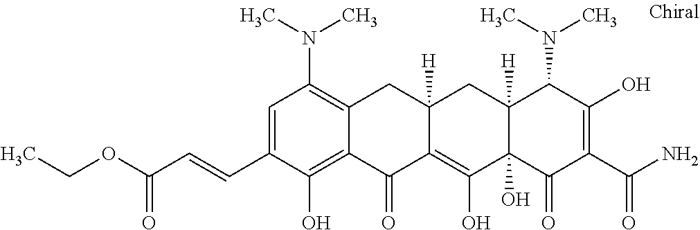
C12([H])C(O)(C(=O)C(C(N)=O)=C(O)C1N(C)C)C(O)=C1C([H])(C2)CC2=C(N(C)C)C=C(C=CC(OCC)=O)C(O)=C2C1=O
